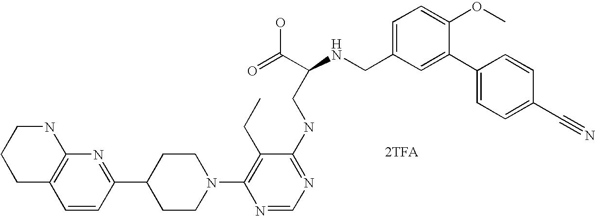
[2TFA].C1=CC(C2CCN(C3=C(CC)C(NCC(NCC4=CC=C(OC)C(C5=CC=C(C#N)C=C5)=C4)C(=O)O)=NC=N3)CC2)=NC2=C1CCCN2
